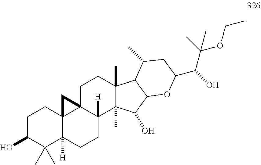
OC1C(C)(C)C2([H])C3(CC1)C1(C([H])(CC2)C2(C)C(C)(CC1)C1C(C2O)OC(C(C(C)(OCC)C)O)CC1C)C3
